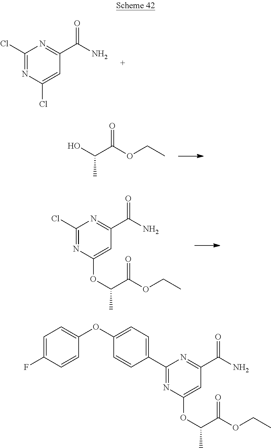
C1(C2=CC=C(OC3=CC=C(F)C=C3)C=C2)=NC(OC(C(OCC)=O)C)=CC(C(N)=O)=N1.OC(C(OCC)=O)C.C1(Cl)=NC(OC(C(OCC)=O)C)=CC(C(N)=O)=N1.C1(Cl)=NC(Cl)=CC(C(N)=O)=N1
